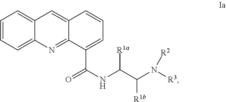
C1=CC=C2C(=C1)C=C1C(=N2)C(C(NC(C(N([R2])[R3])[R1b])[R1a])=O)=CC=C1
